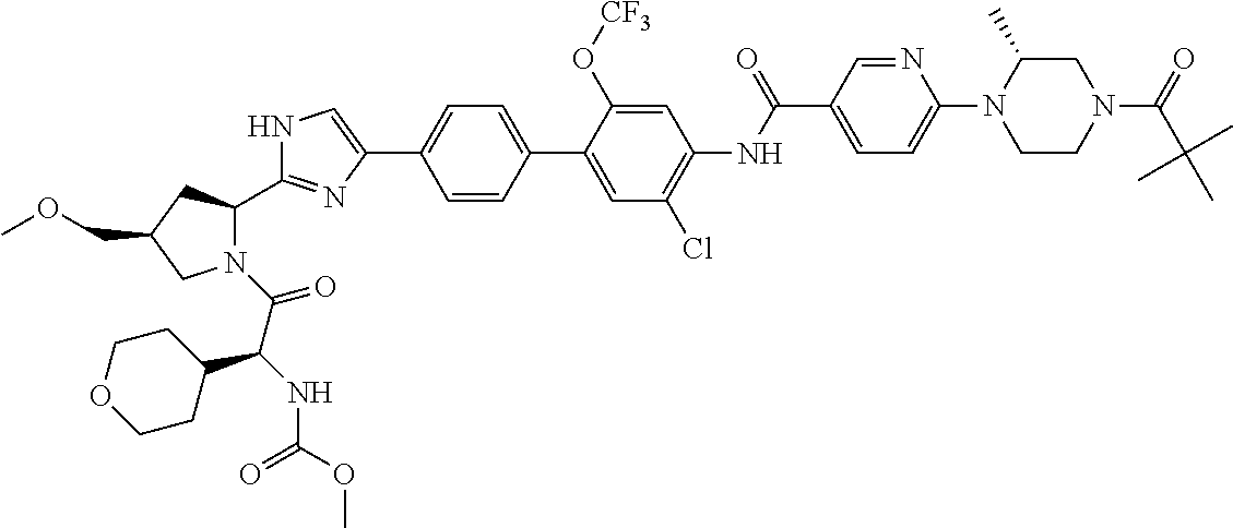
N1C=C(C2=CC=C(C3=CC(Cl)=C(NC(C4=CC=C(N5CCN(C(C(C)(C)C)=O)CC5C)N=C4)=O)C=C3O[CF3])C=C2)N=C1C1N(C(C(NC(OC)=O)C2CCOCC2)=O)CC(COC)C1
